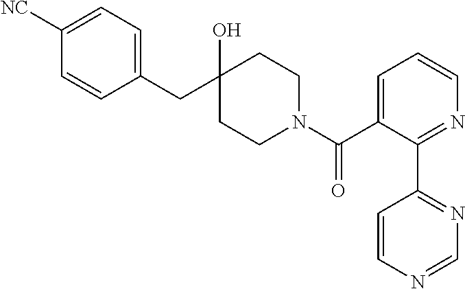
C1(CC2(O)CCN(C(C3=CC=CN=C3C3=NC=NC=C3)=O)CC2)=CC=C([NC])C=C1
